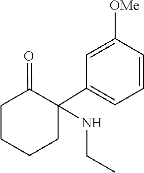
C1(C2(NCC)CCCCC2=O)=CC=CC([OMe])=C1
